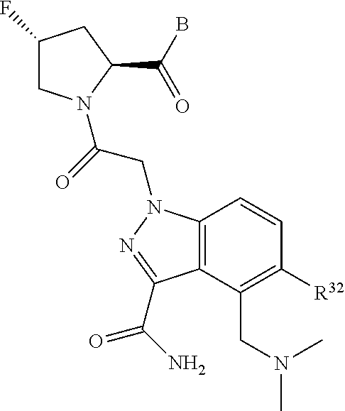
C1(F)CN(C(=O)CN2C3=C(C(CN(C)C)=C([R32])C=C3)C(C(=O)N)=N2)C(C(B)=O)C1
